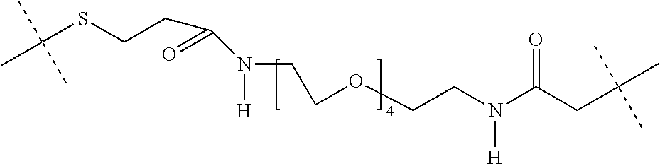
N(CCOCCN(C(CC(C)(C)C)=O)[H])([H])C(CCSC(C)(C)C)=O
